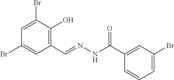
C1=C(Br)C(O)=C(C=NNC(C2=CC(Br)=CC=C2)=O)C=C1Br
